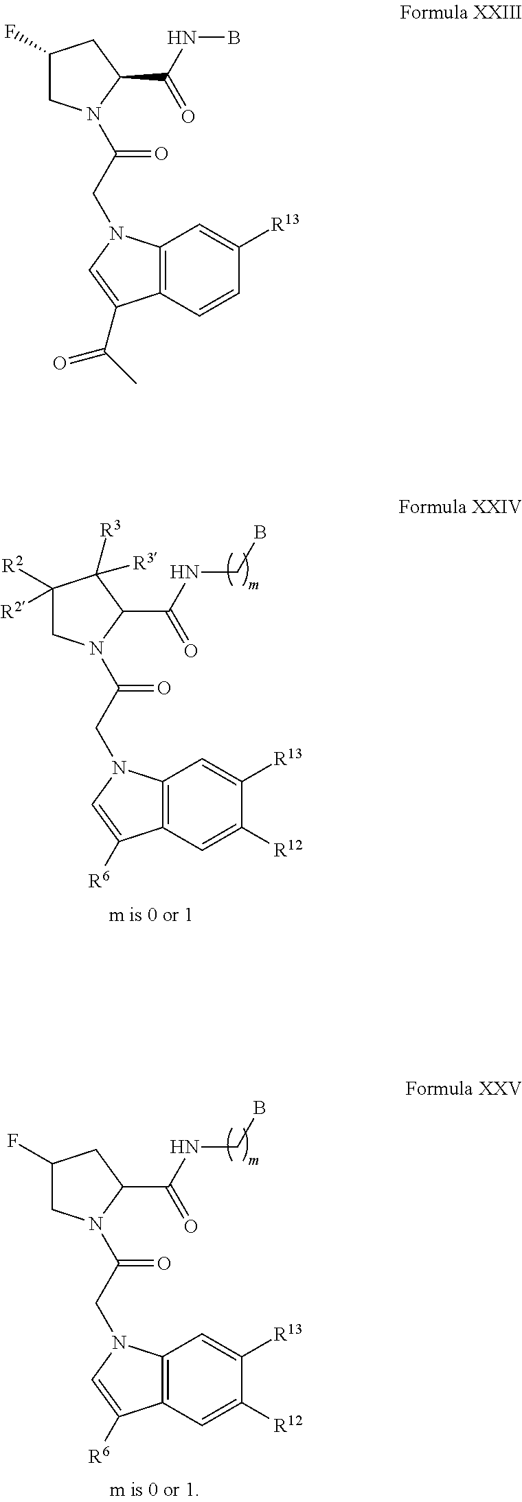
C1([R2])([R2])CN(C(CN2C3=C(C([R6])=C2)C=C([R12])C([R13])=C3)=O)C(C(NCB)=O)C1([R3])[R3].C1(F)CN(C(CN2C3=C(C([R6])=C2)C=C([R12])C([R13])=C3)=O)C(C(NCB)=O)C1.C1(F)CN(C(CN2C3=C(C(C(C)=O)=C2)C=CC([R13])=C3)=O)C(C(NB)=O)C1
